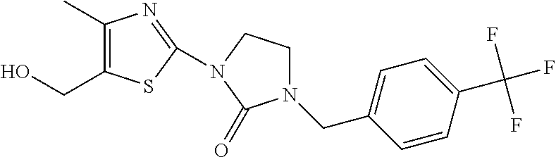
C1(C)=C(CO)SC(N2C(=O)N(CC3=CC=C(C(F)(F)F)C=C3)CC2)=N1
